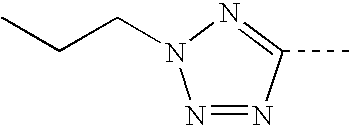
N1=NC(C)=NN1CCC
